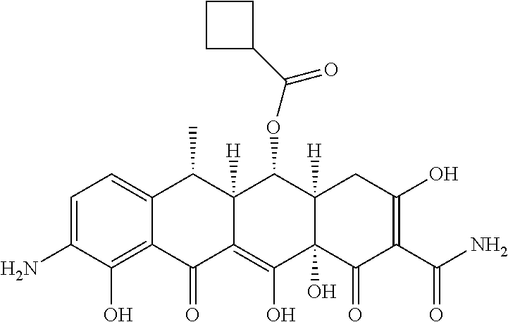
C1=C(N)C(O)=C2C(=C1)C(C)C1([H])C(=C(O)C3(O)C([H])(C1OC(C1CCC1)=O)CC(O)=C(C(N)=O)C3=O)C2=O
